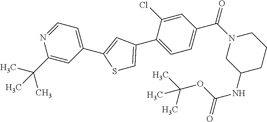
C1=NC(C(C)(C)C)=CC(C2=CC(C3=CC=C(C(N4CC(NC(OC(C)(C)C)=O)CCC4)=O)C=C3Cl)=CS2)=C1
